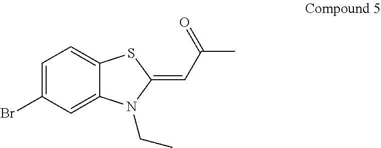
C12=CC(Br)=CC=C1SC(=CC(C)=O)N2CC
